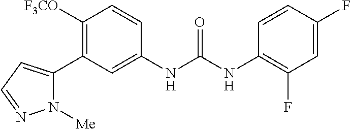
C1([F3CO])=C(C2=CC=NN2[Me])C=C(NC(NC2=C(F)C=C(F)C=C2)=O)C=C1
